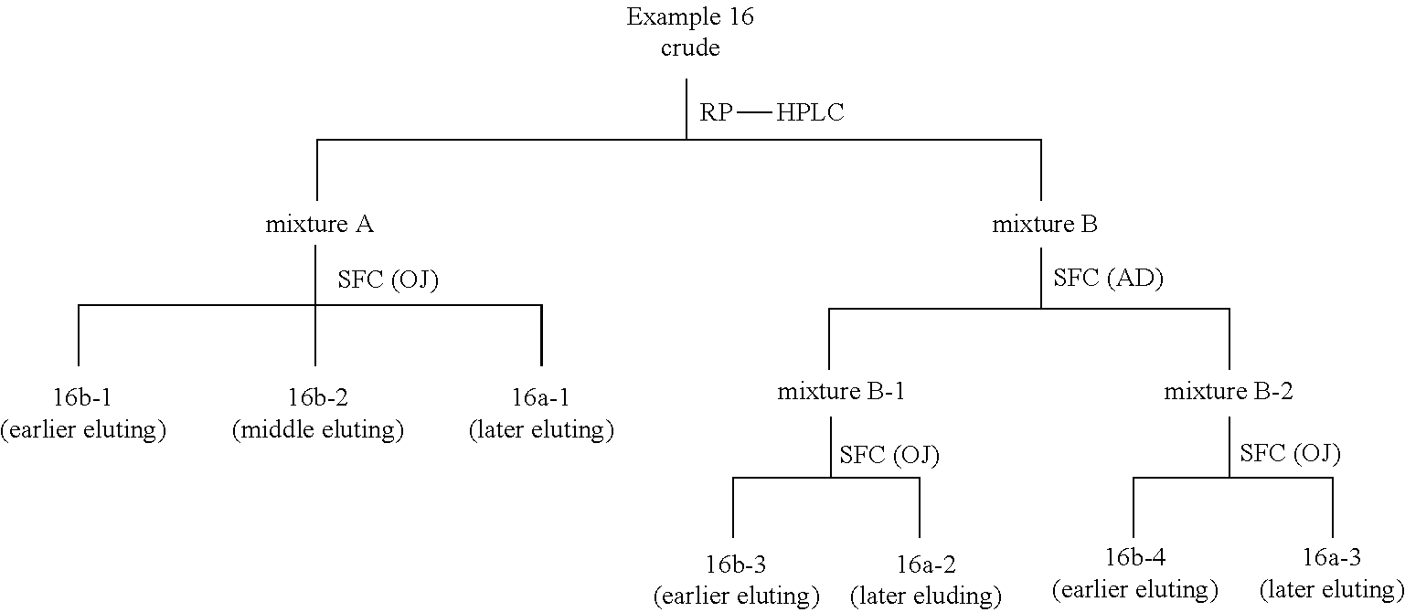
CCC(C)(CC)C.CCC(C)CC.CC(CC)CC.CC(CC)CC.CC(CC)CC.[RP][HPLC]
